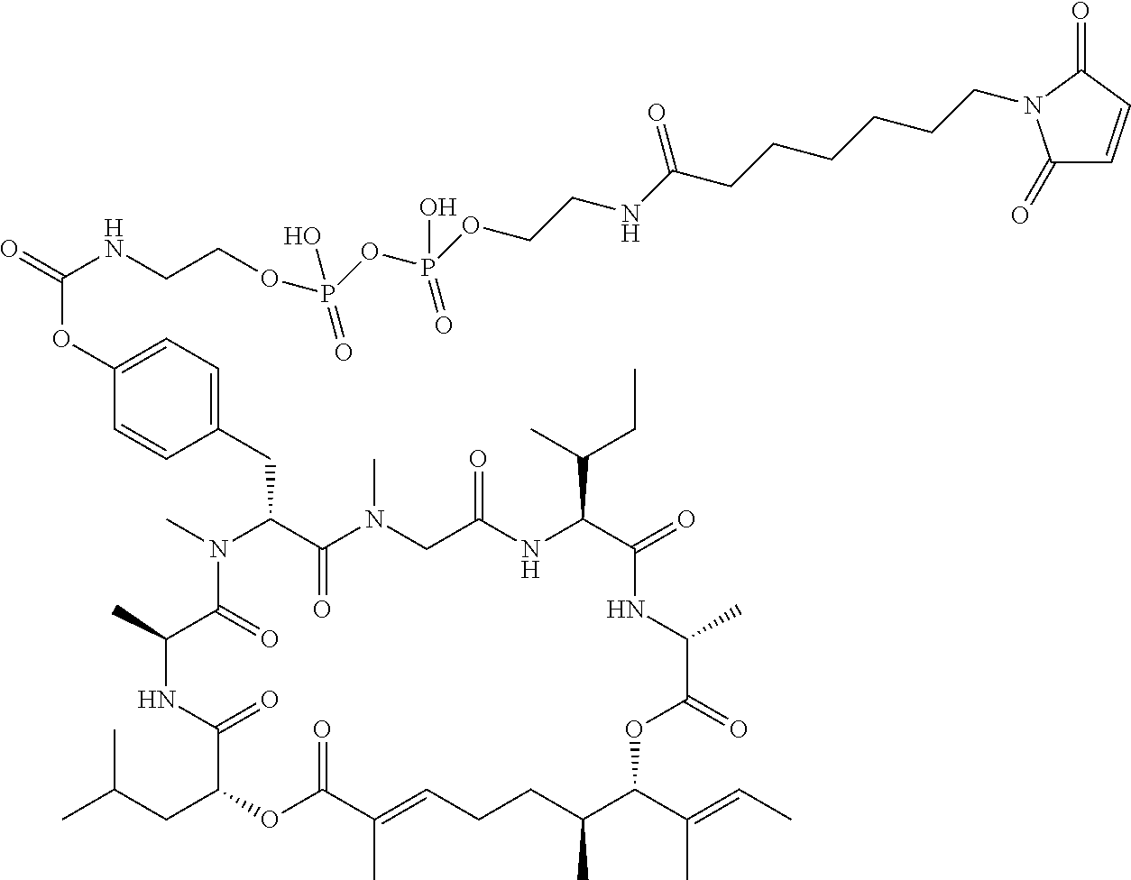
CN1C(CC2=CC=C(OC(=O)NCCOP(O)(=O)OP(OCCNC(CCCCCCN3C(=O)C=CC3=O)=O)(O)=O)C=C2)C(=O)N(C)CC(=O)NC(C(C)CC)C(=O)NC(C)C(=O)OC(C(C)=CC)C(C)CCC=C(C)C(=O)OC(CC(C)C)C(=O)NC(C)C1=O
